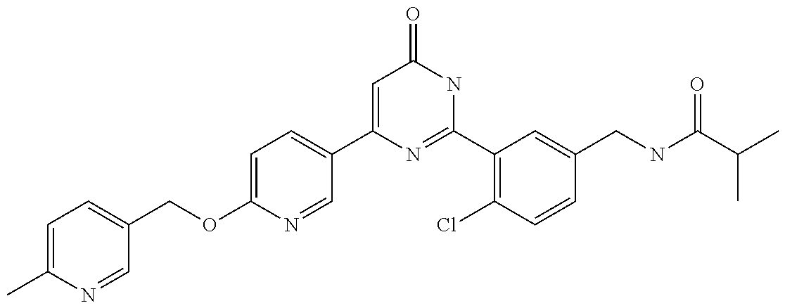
C1(C2=CC=C(OCC3=CC=C(C)N=C3)N=C2)=CC(=O)NC(C2=C(Cl)C=CC(CNC(C(C)C)=O)=C2)=N1
